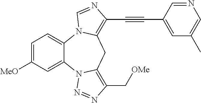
C1=C([MeO])C=C2C(=C1)N1C(=C(C#CC3=CC(C)=CN=C3)N=C1)CC1=C(C[OMe])N=NN21
